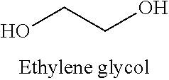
OCCO
